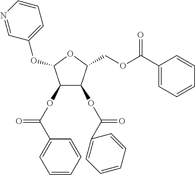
C1(OC(C2=CC=CC=C2)=O)C(OC(C2=CC=CC=C2)=O)C(COC(C2=CC=CC=C2)=O)OC1OC1=CC=CN=C1
